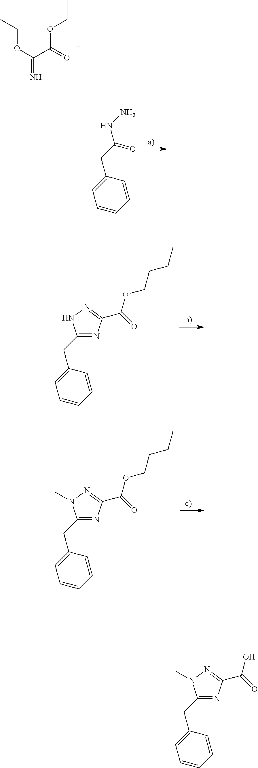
CCOC(C(=O)OCC)=N.C1(CC(NN)=O)=CC=CC=C1.C1(CC2=CC=CC=C2)=NC(C(OCCCC)=O)=NN1.C1(CC2=CC=CC=C2)=NC(C(OCCCC)=O)=NN1C.C1(CC2=CC=CC=C2)=NC(C(O)=O)=NN1C
